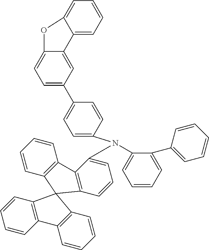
C1=CC=C(C2=CC=CC=C2)C(N(C2=CC=CC3=C2C2=C(C=CC=C2)C32C3=C(C=CC=C3)C3=C2C=CC=C3)C2=CC=C(C3=CC=C4C(=C3)C3=CC=CC=C3O4)C=C2)=C1
